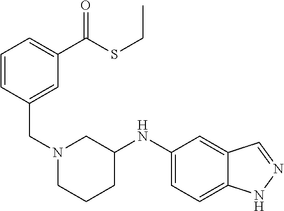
C12=CC=C(NC3CN(CC4=CC(C(SCC)=O)=CC=C4)CCC3)C=C1C=NN2
